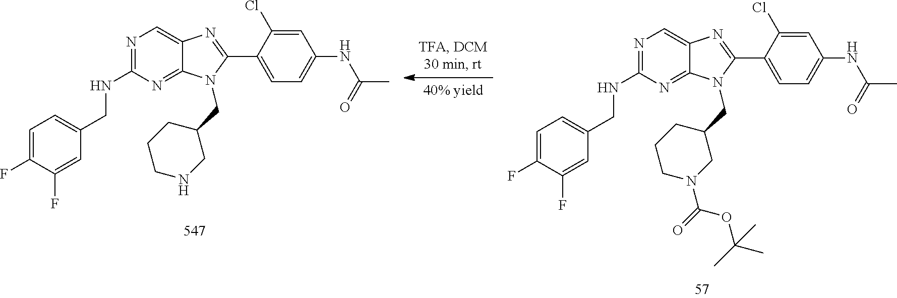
C1CN(C(OC(C)(C)C)=O)CC(CN2C3=NC(NCC4=CC=C(F)C(F)=C4)=NC=C3N=C2C2=CC=C(NC(C)=O)C=C2Cl)C1.C1CNCC(CN2C3=NC(NCC4=CC=C(F)C(F)=C4)=NC=C3N=C2C2=CC=C(NC(C)=O)C=C2Cl)C1
